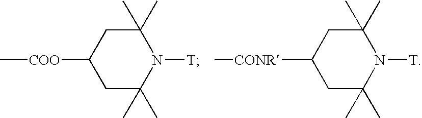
C1(C)(C)CC([COO]C)CC(C)(C)N1[T].C1(C)(C)CC([CONR]C)CC(C)(C)N1[T]
